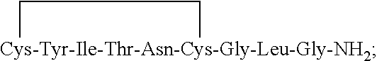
[Cys-Tyr-Ile-Thr-Asn-Cys-Gly-Leu-Gly-NH2]1CC1
